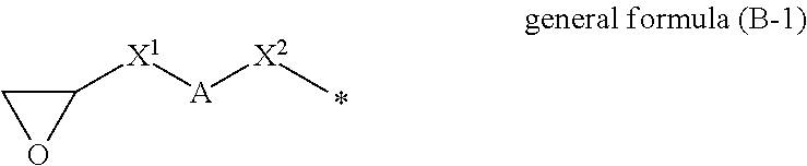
C1([X1][A][X2]C)CO1
